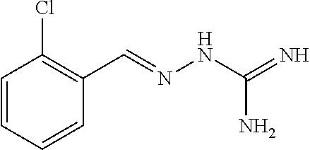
C1=CC=CC(C=NNC(=N)N)=C1Cl
